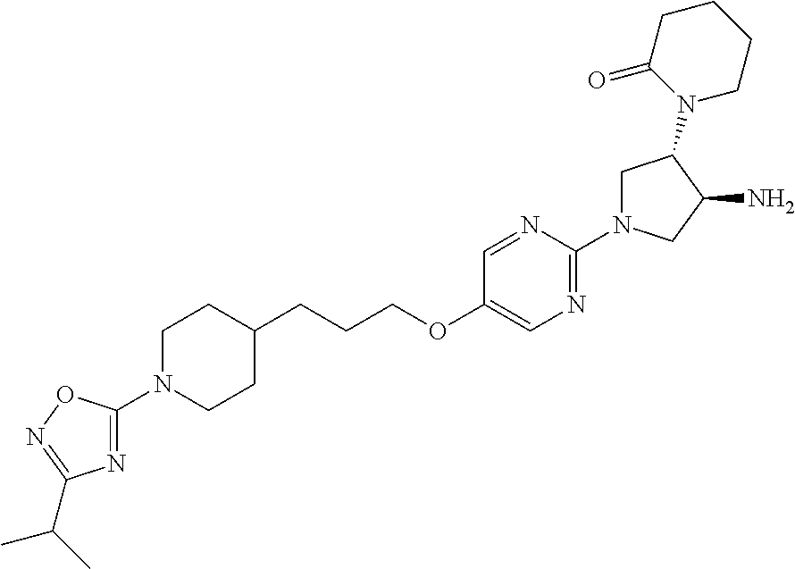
N1=C(N2CC(N3CCCCC3=O)C(N)C2)N=CC(OCCCC2CCN(C3=NC(C(C)C)=NO3)CC2)=C1
